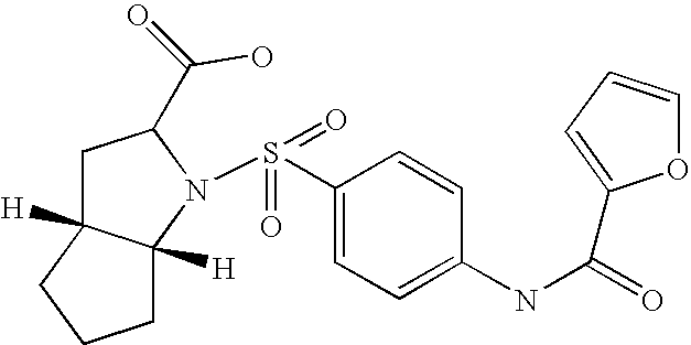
C1C2([H])C([H])(N(S(=O)(=O)C3=CC=C(NC(=O)C4=CC=CO4)C=C3)C1C(=O)O)CCC2
